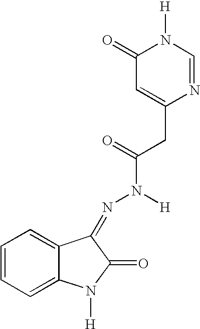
C1=CC=C2C(=C1)C(=NN(C(=O)CC1=CC(=O)N([H])C=N1)[H])C(=O)N2[H]
